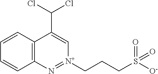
C12=C(C=CC=C1)C(C(Cl)Cl)=C[N+](CCCS([O-])(=O)=O)=N2
